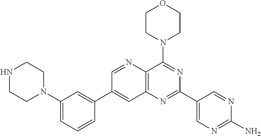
C1=CC(C2=CC3=C(C(N4CCOCC4)=NC(C4=CN=C(N)N=C4)=N3)N=C2)=CC(N2CCNCC2)=C1
